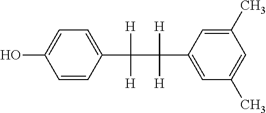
C1=CC(C([H])([H])C([H])(C2=CC(C)=CC(C)=C2)[H])=CC=C1O
